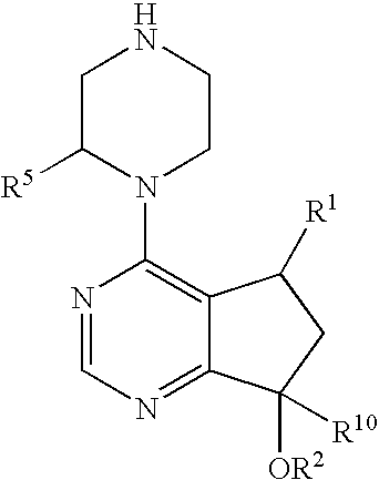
C1C([R5])N(C2=C3C(=NC=N2)C([OR2])([R10])CC3[R1])CCN1
